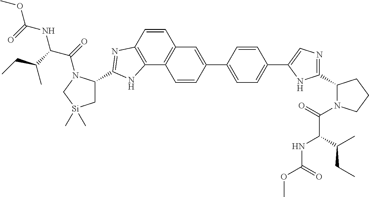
C1(C2=CC3=C(C4=C(C=C3)N=C(C3C[Si](C)(C)CN3C(=O)C(C(CC)C)NC(OC)=O)N4)C=C2)=CC=C(C2=CN=C(C3N(C(=O)C(C(C)CC)NC(OC)=O)CCC3)N2)C=C1
